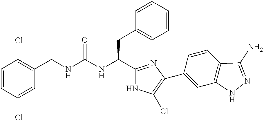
C1=CC(Cl)=CC(CNC(NC(C2=NC(C3=CC4=C(C=C3)C(N)=NN4)=C(Cl)N2)CC2=CC=CC=C2)=O)=C1Cl
